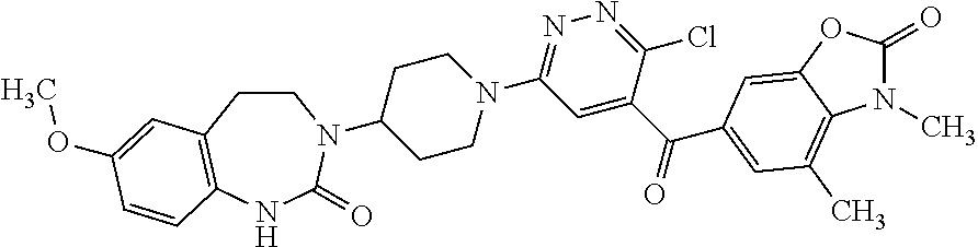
C1CC2=C(NC(=O)N1C1CCN(C3=NN=C(Cl)C(C(=O)C4=CC(C)=C5C(=C4)OC(=O)N5C)=C3)CC1)C=CC(OC)=C2
